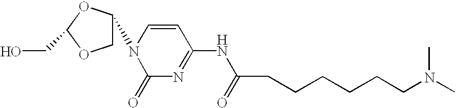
C1C(N2C(=O)N=C(NC(=O)CCCCCCN(C)C)C=C2)OC(CO)O1
